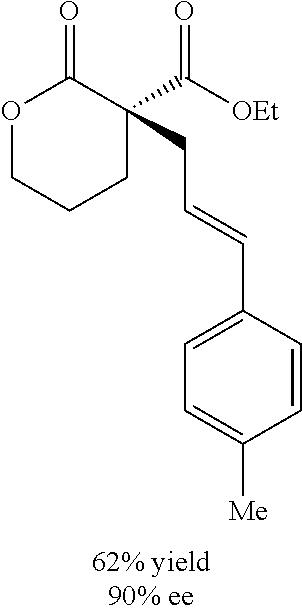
O1CCCC(C([OEt])=O)(CC=CC2=CC=C([Me])C=C2)C1=O
